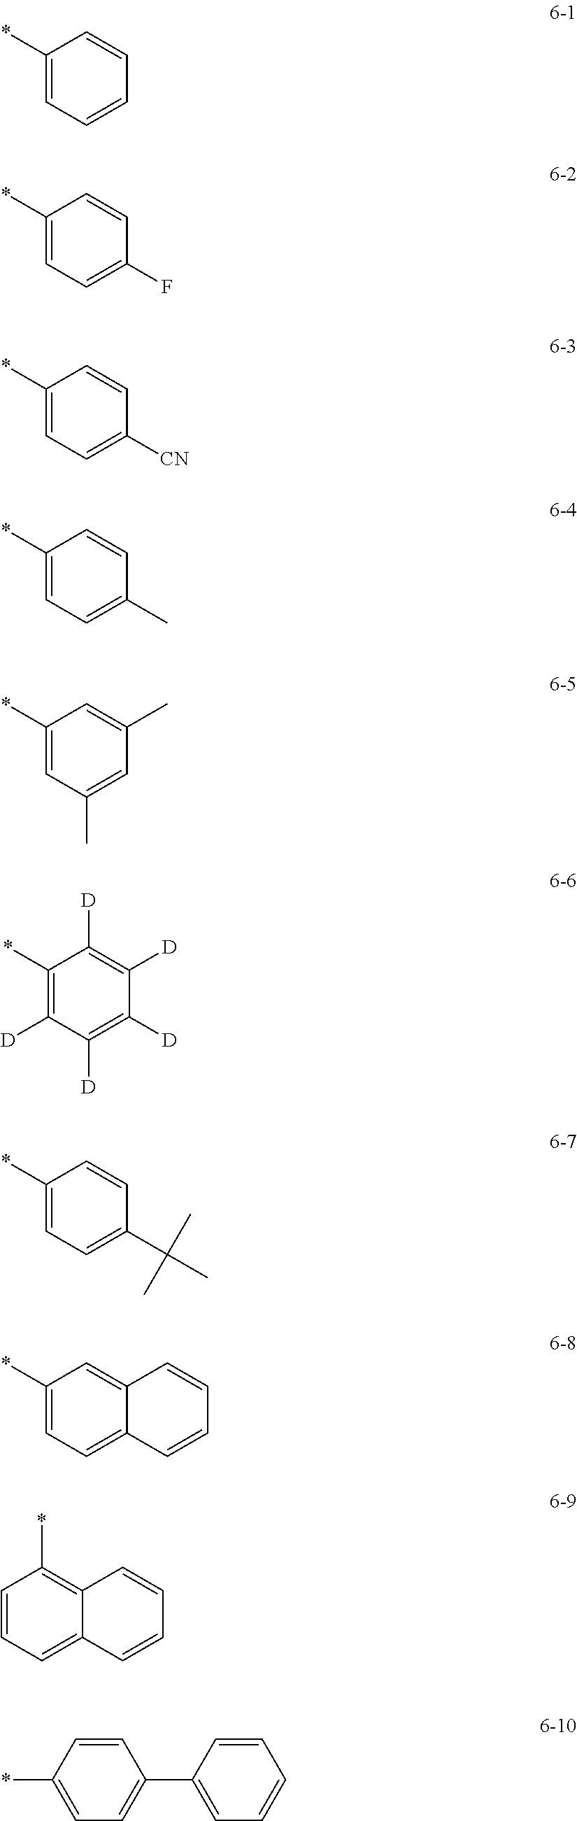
C1(*)=CC=CC=C1.C1(*)=CC=C(F)C=C1.C1(*)=CC=C([CN])C=C1.C1(*)=CC=C(C)C=C1.C1(*)=CC(C)=CC(C)=C1.C1(*)=C([D])C([D])=C([D])C([D])=C1[D].C1(*)=CC=C(C(C)(C)C)C=C1.C1(*)=CC=C2C(=C1)C=CC=C2.C1=CC=C2C(=C1*)C=CC=C2.C1=CC(*)=CC=C1C1=CC=CC=C1
